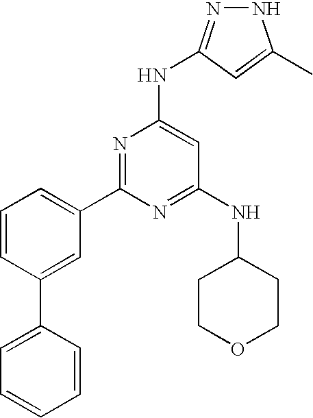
N1N=C(NC2=CC(NC3CCOCC3)=NC(C3=CC=CC(C4=CC=CC=C4)=C3)=N2)C=C1C
